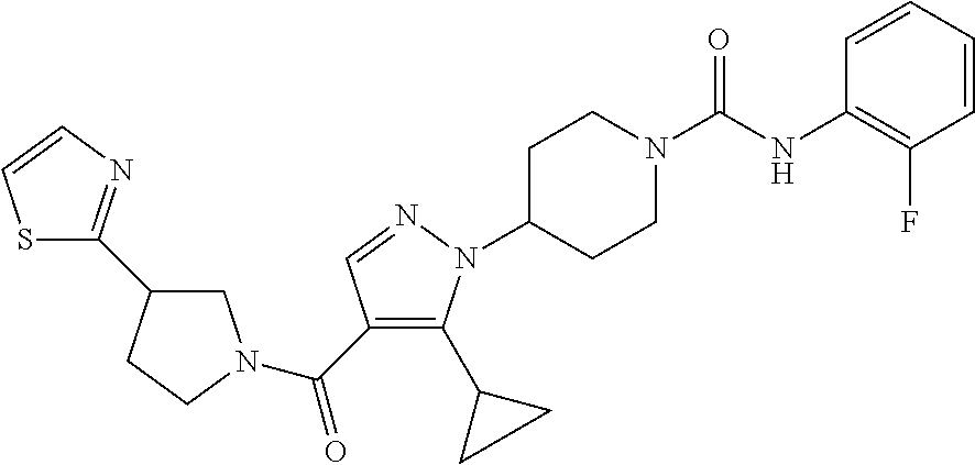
C1C(C2=NC=CS2)CCN1C(C1=C(C2CC2)N(C2CCN(C(NC3=C(F)C=CC=C3)=O)CC2)N=C1)=O
